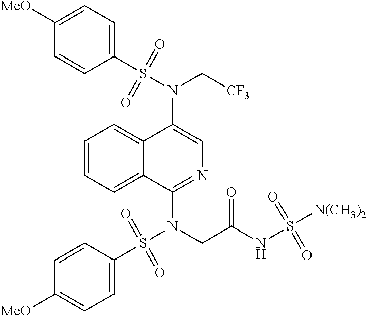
N(C1=CN=C(N(S(C2=CC=C([MeO])C=C2)(=O)=O)CC(NS([N(CH3)2])(=O)=O)=O)C2=CC=CC=C12)(C[CF3])S(C1=CC=C([MeO])C=C1)(=O)=O
